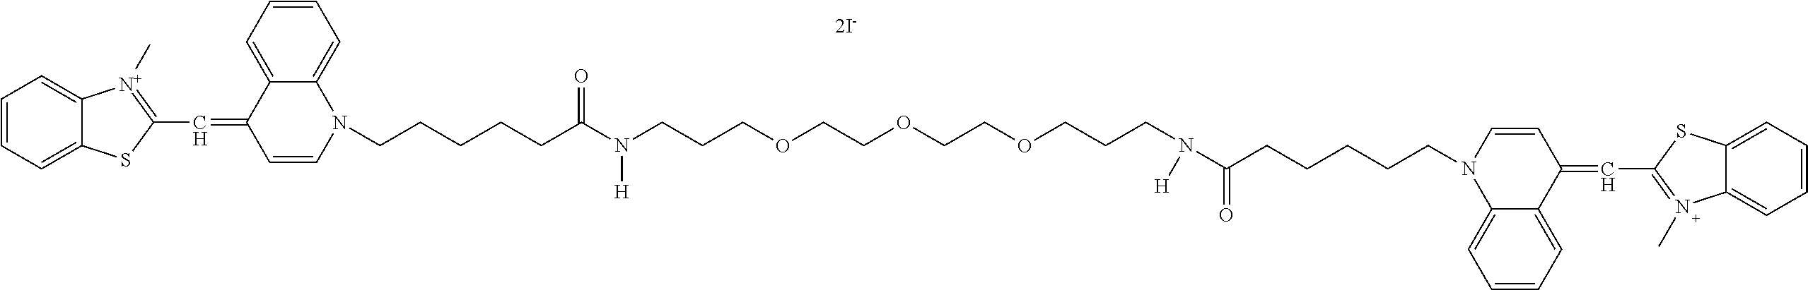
C12=CC=CC=C1SC(C=C1C=CN(CCCCCC(N(CCCOCCOCCOCCCN([H])C(CCCCCN3C4=CC=CC=C4C(=CC4=N(C)C5=CC=CC=C5S4)C=C3)=O)[H])=O)C3=CC=CC=C13)=[N+]2C
